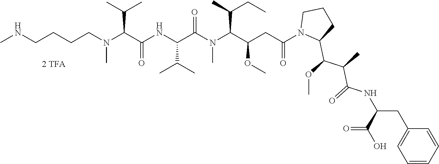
N(CCCCN(C(C(NC(C(N(C(C(CC(N1C(C(OC)C(C)C(=O)NC(CC2=CC=CC=C2)C(O)=O)CCC1)=O)OC)C(C)CC)C)=O)C(C)C)=O)C(C)C)C)C
